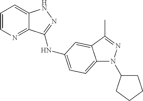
C1=CN=C2C(=C1)NN=C2NC1=CC=C2N(C3CCCC3)N=C(C)C2=C1
